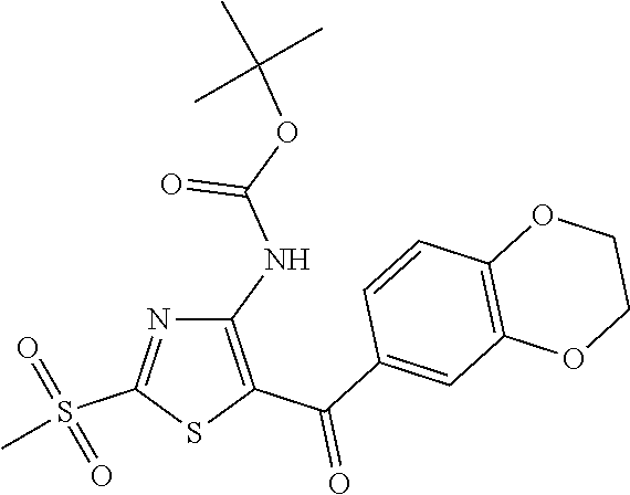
C1(NC(OC(C)(C)C)=O)=C(C(C2=CC3=C(C=C2)OCCO3)=O)SC(S(C)(=O)=O)=N1
